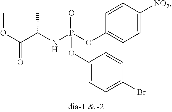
C1=C([NO2])C=CC(OP(NC(C(OC)=O)C)(=O)OC2=CC=C(Br)C=C2)=C1
